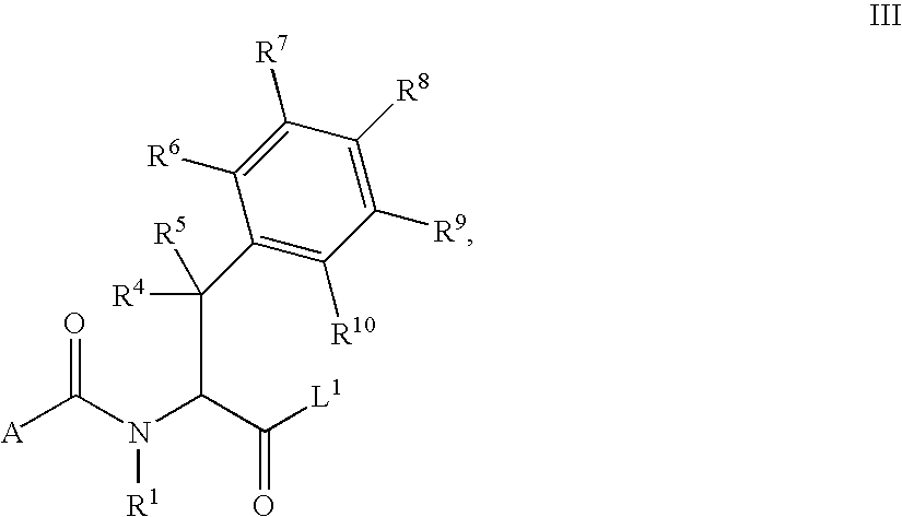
C1([R6])=C([R7])C([R8])=C([R9])C([R10])=C1C([R4])(C(N(C([A])=O)[R1])C([L1])=O)[R5]
